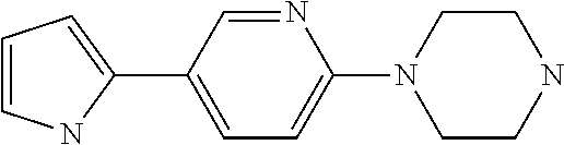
C1(C2=CC=C(N3CCNCC3)N=C2)=CC=CN1
